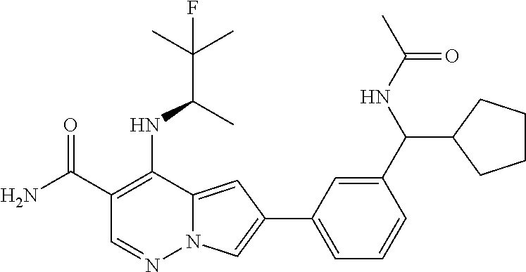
C1(C(N)=O)=C(NC(C(C)(C)F)C)C2=CC(C3=CC=CC(C(NC(C)=O)C4CCCC4)=C3)=CN2N=C1
